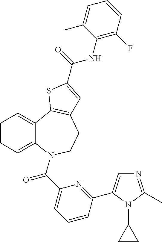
C1=CC=C2C(=C1)C1=C(CCN2C(C2=CC=CC(C3=CN=C(C)N3C3CC3)=N2)=O)C=C(C(=O)NC2=C(F)C=CC=C2C)S1
